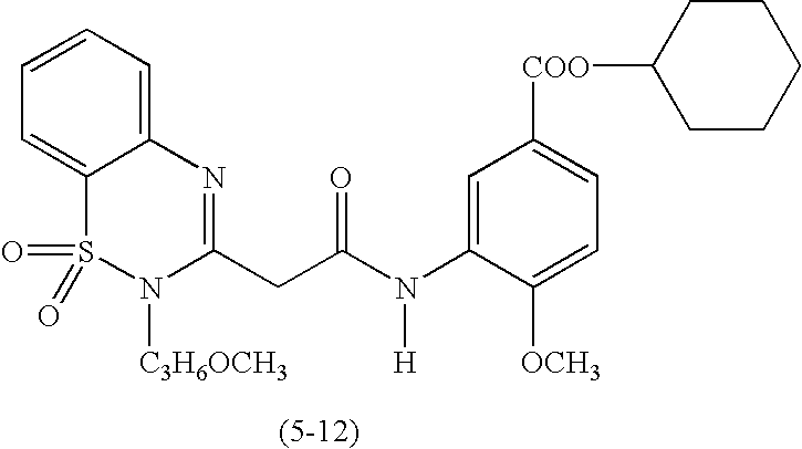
C1=CC=C2C(=C1)S(=O)(=O)N([C3H6OCH3])C(CC(N(C1=CC([COO]C3CCCCC3)=CC=C1[OCH3])[H])=O)=N2
